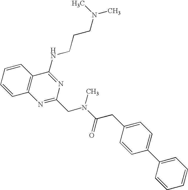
C1=CC=CC2=C1N=C(CN(C(=O)CC1=CC=C(C3=CC=CC=C3)C=C1)C)N=C2NCCCN(C)C
